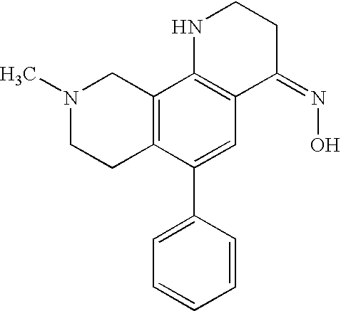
N1(C)CCC2=C(C1)C1=C(C=C2C2=CC=CC=C2)C(=NO)CCN1
